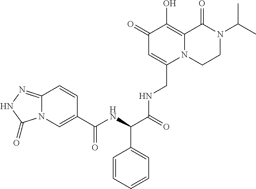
C1(=O)C=C(CNC(C(C2=CC=CC=C2)NC(C2=CN3C(=NNC3=O)C=C2)=O)=O)N2C(=C1O)C(=O)N(C(C)C)CC2
